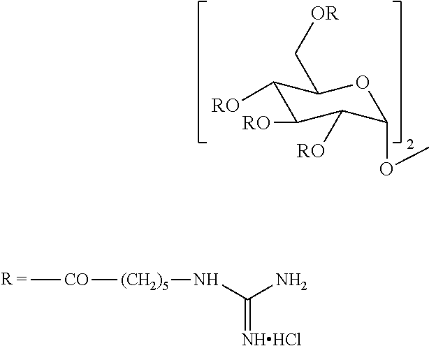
C1([RO])C([RO])C([RO])C(OC)OC1C[OR].C[CO][(CH2)5]NC(N)=[NHHCl]
